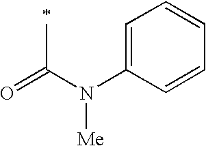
O=C(N(C1=CC=CC=C1)[Me])C
